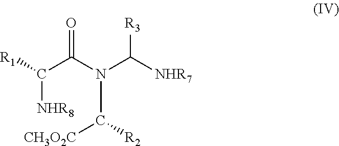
C([NHR8])(C(N(C([CH3O2C])[R2])C([NHR7])[R3])=O)[R1]
